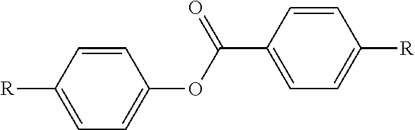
C1=CC([R])=CC=C1OC(C1=CC=C([R])C=C1)=O
